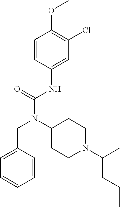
C1=CC(NC(N(C2CCN(C(C)CCC)CC2)CC2=CC=CC=C2)=O)=CC(Cl)=C1OC
